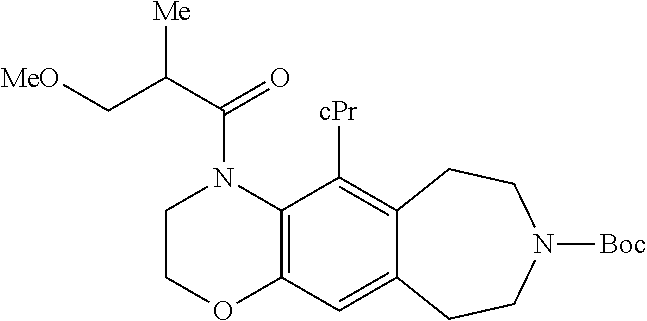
[MeO]CC(C(=O)N1CCOC2=C1C([cPr])=C1C(=C2)CCN([Boc])CC1)[Me]
